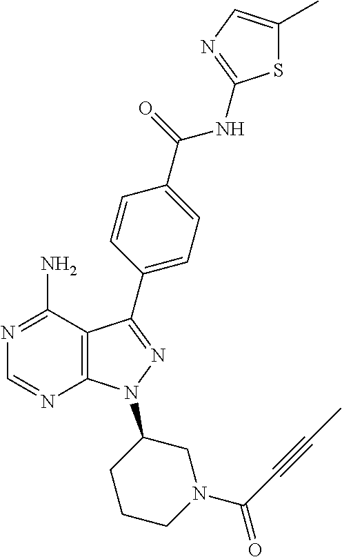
C1=NC2=C(C(N)=N1)C(C1=CC=C(C(=O)NC3=NC=C(C)S3)C=C1)=NN2C1CCCN(C(C#CC)=O)C1
